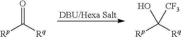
[Rp]C([Rq])=O.[Rp]C([Rq])(O)[CF3]
